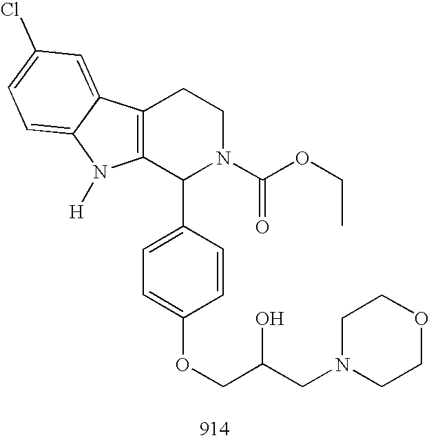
C12=C(C(C3=CC=C(OCC(CN4CCOCC4)O)C=C3)N(C(OCC)=O)CC1)N([H])C1=CC=C(Cl)C=C21
